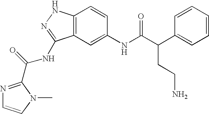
C12=C(C=C(NC(C(C3=CC=CC=C3)CCN)=O)C=C1)C(NC(=O)C1=NC=CN1C)=NN2
